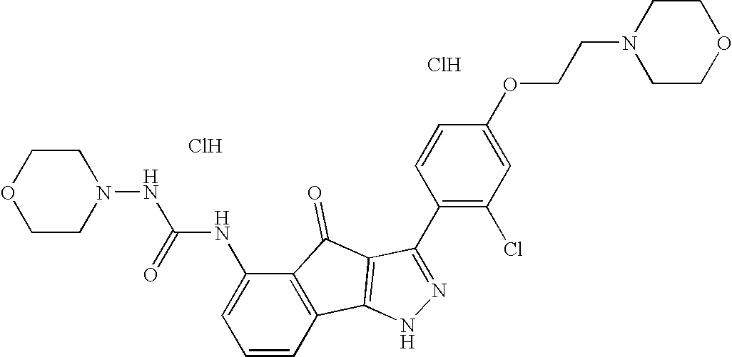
O1CCN(NC(NC2=CC=CC3=C2C(=O)C2=C3NN=C2C2=C(Cl)C=C(OCCN3CCOCC3)C=C2)=O)CC1.Cl.Cl
